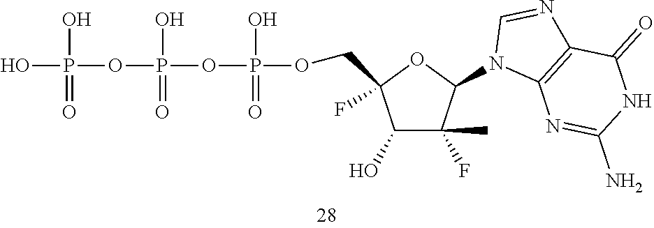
C1(O)C(C)(F)C(N2C3=C(N=C2)C(=O)NC(N)=N3)OC1(COP(O)(=O)OP(O)(OP(O)(O)=O)=O)F
